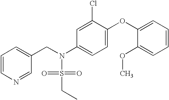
C1=CN=CC(CN(S(=O)(=O)CC)C2=CC=C(OC3=CC=CC=C3OC)C(Cl)=C2)=C1
